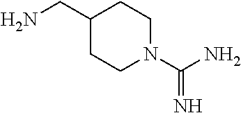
C1(CN)CCN(C(N)=N)CC1
